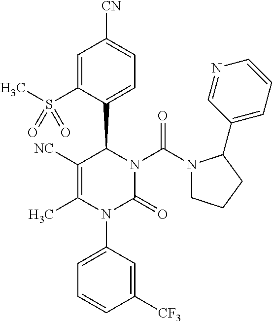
C1=C(S(C)(=O)=O)C(C2N(C(N3CCCC3C3=CC=CN=C3)=O)C(=O)N(C3=CC=CC([CF3])=C3)C(C)=C2[NC])=CC=C1[CN]
